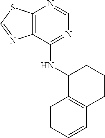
C12=C(C(NC3C4=C(CCC3)C=CC=C4)=NC=N1)N=CS2
